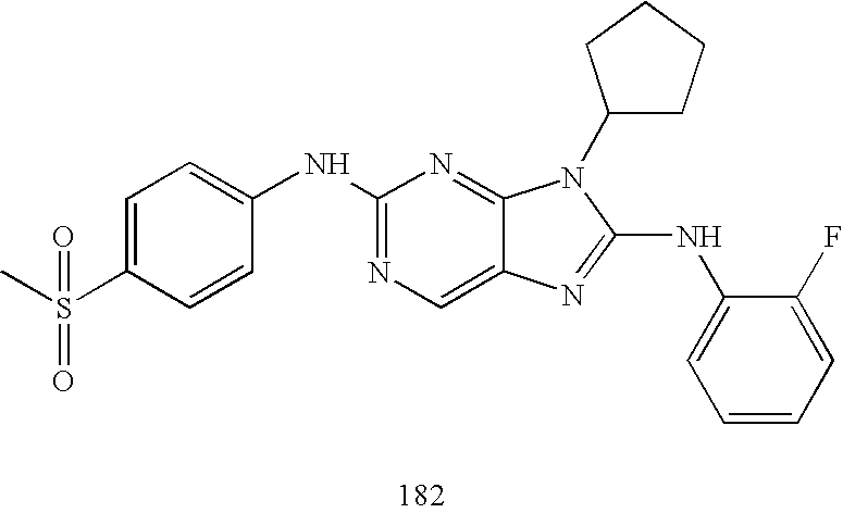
C1(NC2=CC=C(S(C)(=O)=O)C=C2)=NC=C2C(=N1)N(C1CCCC1)C(NC1=CC=CC=C1F)=N2
